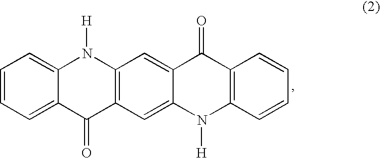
C1=CC=C2C(=C1)N([H])C1=C(C2=O)C=C2C(=C1)C(=O)C1=C(N2[H])C=CC=C1
